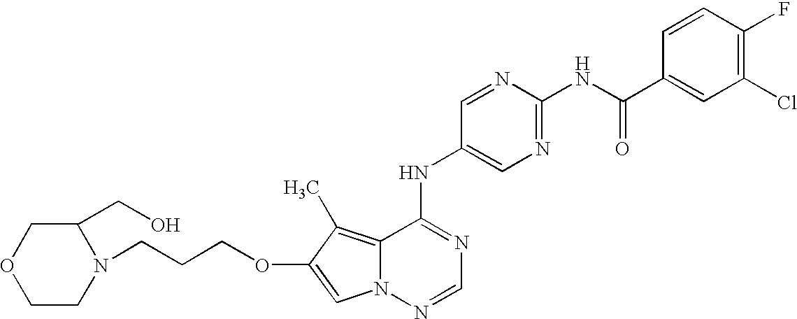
C(CCOC1=CN2C(=C1C)C(NC1=CN=C(NC(C3=CC(Cl)=C(F)C=C3)=O)N=C1)=NC=N2)N1C(CO)COCC1
